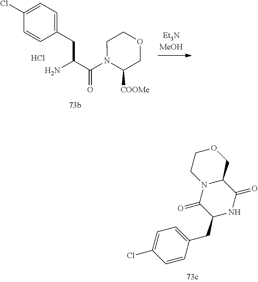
C1=CC(CC2NC(=O)C3N(C2=O)CCOC3)=CC=C1Cl.C1(Cl)=CC=C(CC(C(N2C([COOMe])COCC2)=O)N)C=C1.Cl
